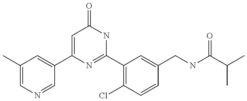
C1(C2=CC(C)=CN=C2)=CC(=O)NC(C2=C(Cl)C=CC(CNC(C(C)C)=O)=C2)=N1
